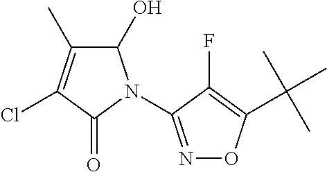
C1(O)C(C)=C(Cl)C(=O)N1C1=NOC(C(C)(C)C)=C1F
